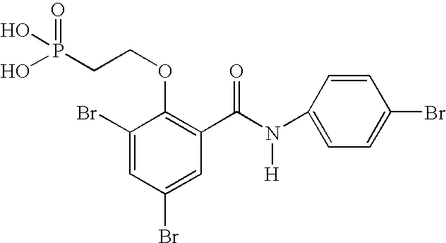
C1(Br)=CC(Br)=CC(C(N(C2=CC=C(Br)C=C2)[H])=O)=C1OCCP(O)(=O)O
